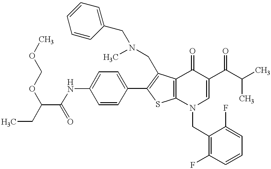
C1=CC(C2=C(CN(C)CC3=CC=CC=C3)C3=C(S2)N(CC2=C(F)C=CC=C2F)C=C(C(=O)C(C)C)C3=O)=CC=C1NC(=O)C(CC)OCOC
